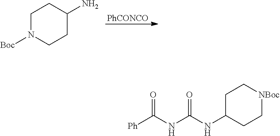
[PhCONCO].C1N([Boc])CCC(N)C1.[Ph]C(NC(NC1CC[NBoc]CC1)=O)=O
